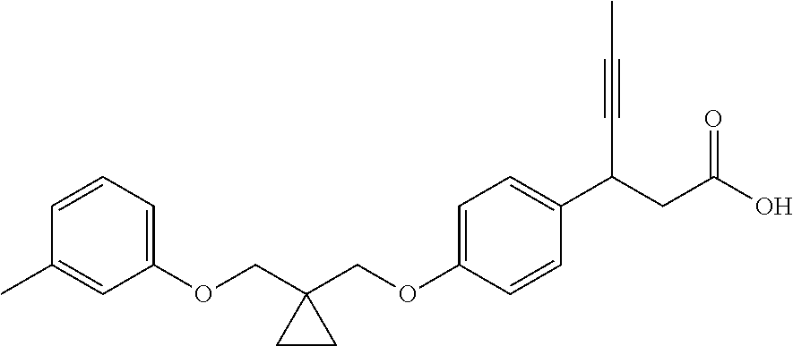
C1(OCC2(COC3=CC=C(C(CC(O)=O)C#CC)C=C3)CC2)=CC=CC(C)=C1
